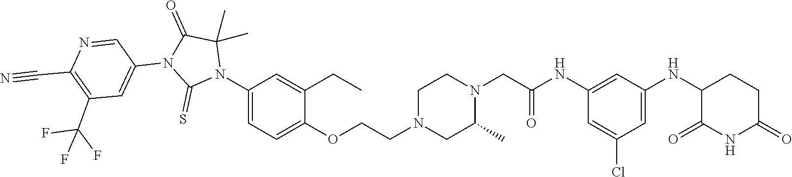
C1=C(Cl)C=C(NC2C(=O)NC(=O)CC2)C=C1NC(CN1CCN(CCOC2=CC=C(N3C(C)(C)C(=O)N(C4=CC(C(F)(F)F)=C(C#N)N=C4)C3=S)C=C2CC)CC1C)=O
